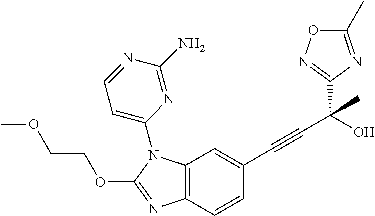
C12=C(C=CC(C#CC(O)(C3=NOC(C)=N3)C)=C1)N=C(OCCOC)N2C1=CC=NC(N)=N1
